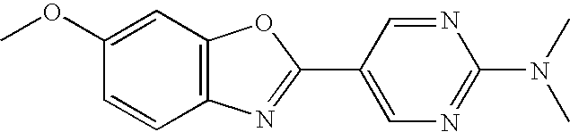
C1=CC2=C(C=C1OC)OC(C1=CN=C(N(C)C)N=C1)=N2
